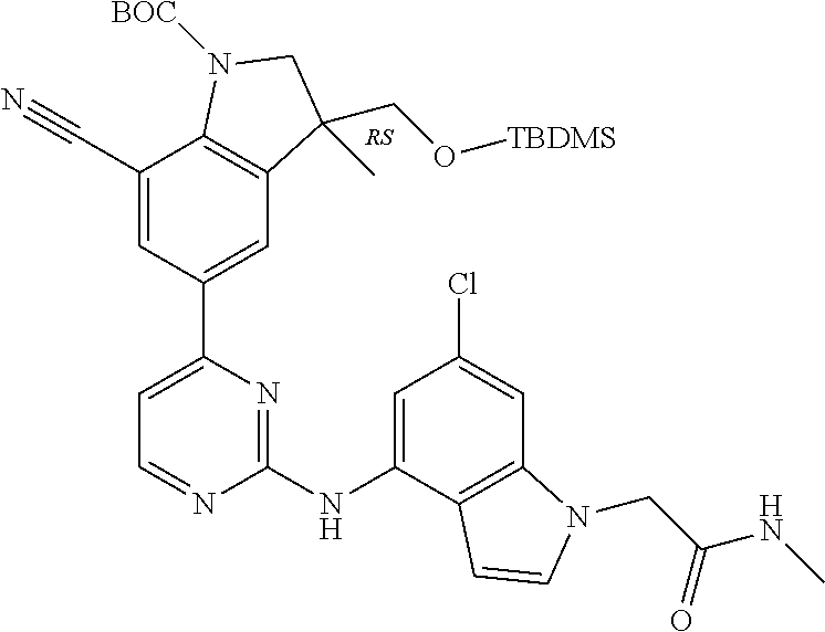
C1=C(C2=CC3=C(C(C#N)=C2)N([BOC])CC3(C)CO[TBDMS])N=C(NC2=CC(Cl)=CC3=C2C=CN3CC(NC)=O)N=C1
